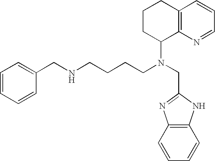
C1=CC2=C(N=C1)C(N(CCCCNCC1=CC=CC=C1)CC1=NC3=C(N1)C=CC=C3)CCC2
